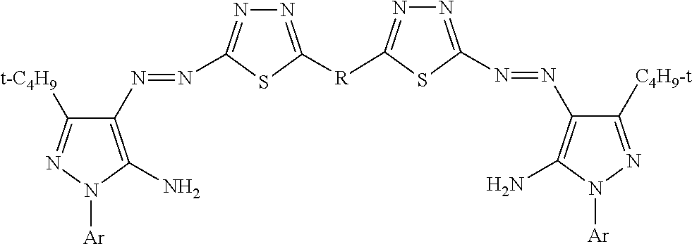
N1=C(N=NC2=C(N)N([Ar])N=C2[C4H9-t])SC([R]C2=NN=C(N=NC3=C(N)N([Ar])N=C3[t-C4H9])S2)=N1
